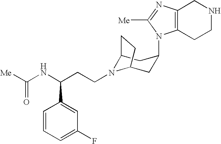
C12N(CCC(NC([Me])=O)C3=CC(F)=CC=C3)C(CC(N3C4=C(CNCC4)N=C3[Me])C1)CC2
